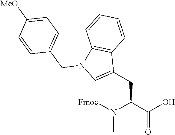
CN(C(C(=O)O)CC1=CN(CC2=CC=C([MeO])C=C2)C2=C1C=CC=C2)[Fmoc]
